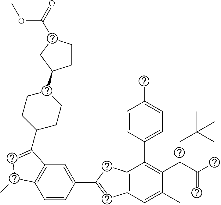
CC(C)(C)C.C1=CC(C2=CC3=C(C2)C(C2=CC=C(C)C=C2)=C(CC(C)=C)C(C)=C3)=CC2=C1C(C)C=C2C1CCC(C2CCC(C(=O)OC)C2)CC1
